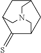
C1(=S)C2CC3CC1CN(C2)C3
